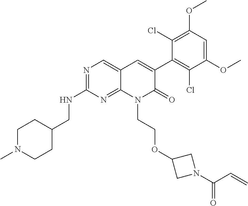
C1(NCC2CCN(C)CC2)=NC=C2C(=N1)N(CCOC1CN(C(C=C)=O)C1)C(=O)C(C1=C(Cl)C(OC)=CC(OC)=C1Cl)=C2
